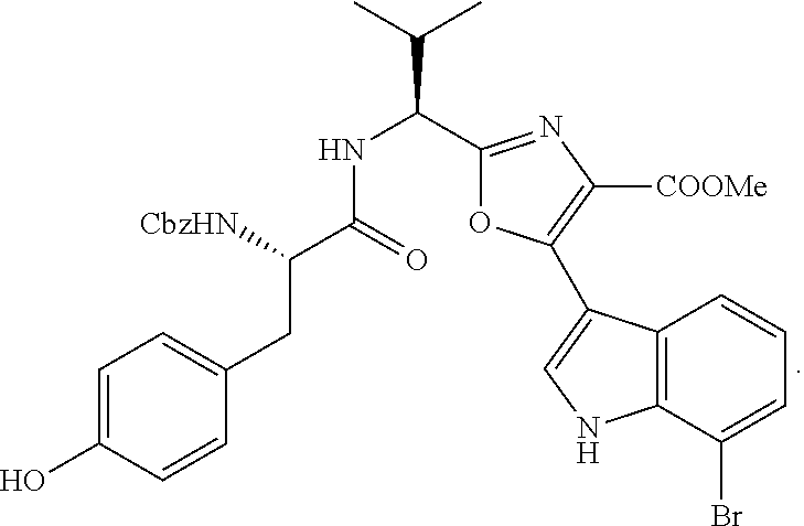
C(C([CbzHN])C(=O)NC(C(C)C)C1=NC([COOMe])=C(C2=CNC3=C2C=CC=C3Br)O1)C1=CC=C(O)C=C1
